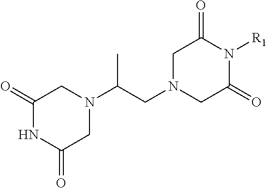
C1(=O)NC(=O)CN(C(CN2CC(=O)N([R1])C(=O)C2)C)C1
